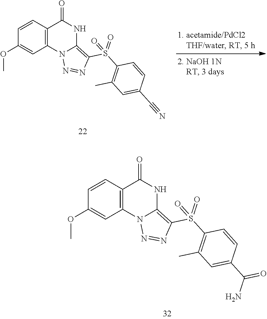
C12=C(C=CC(OC)=C1)C(=O)NC1=C(S(C3=C(C)C=C(C#N)C=C3)(=O)=O)N=NN21.C12=C(C=CC(OC)=C1)C(=O)NC1=C(S(C3=C(C)C=C(C(N)=O)C=C3)(=O)=O)N=NN21
